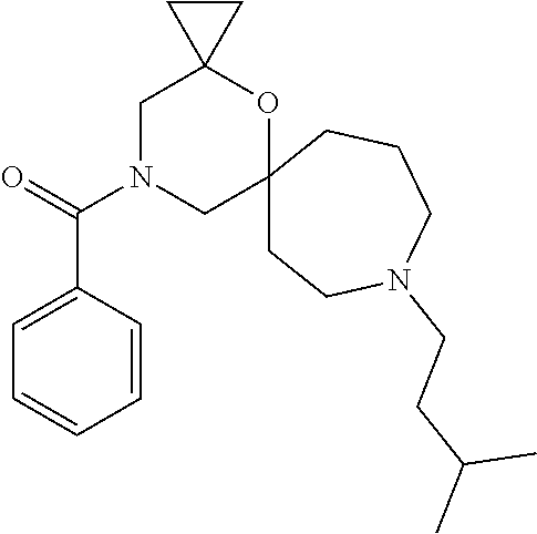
C1(C(=O)N2CC3(OC4(C2)CC4)CCN(CCC(C)C)CCC3)=CC=CC=C1
